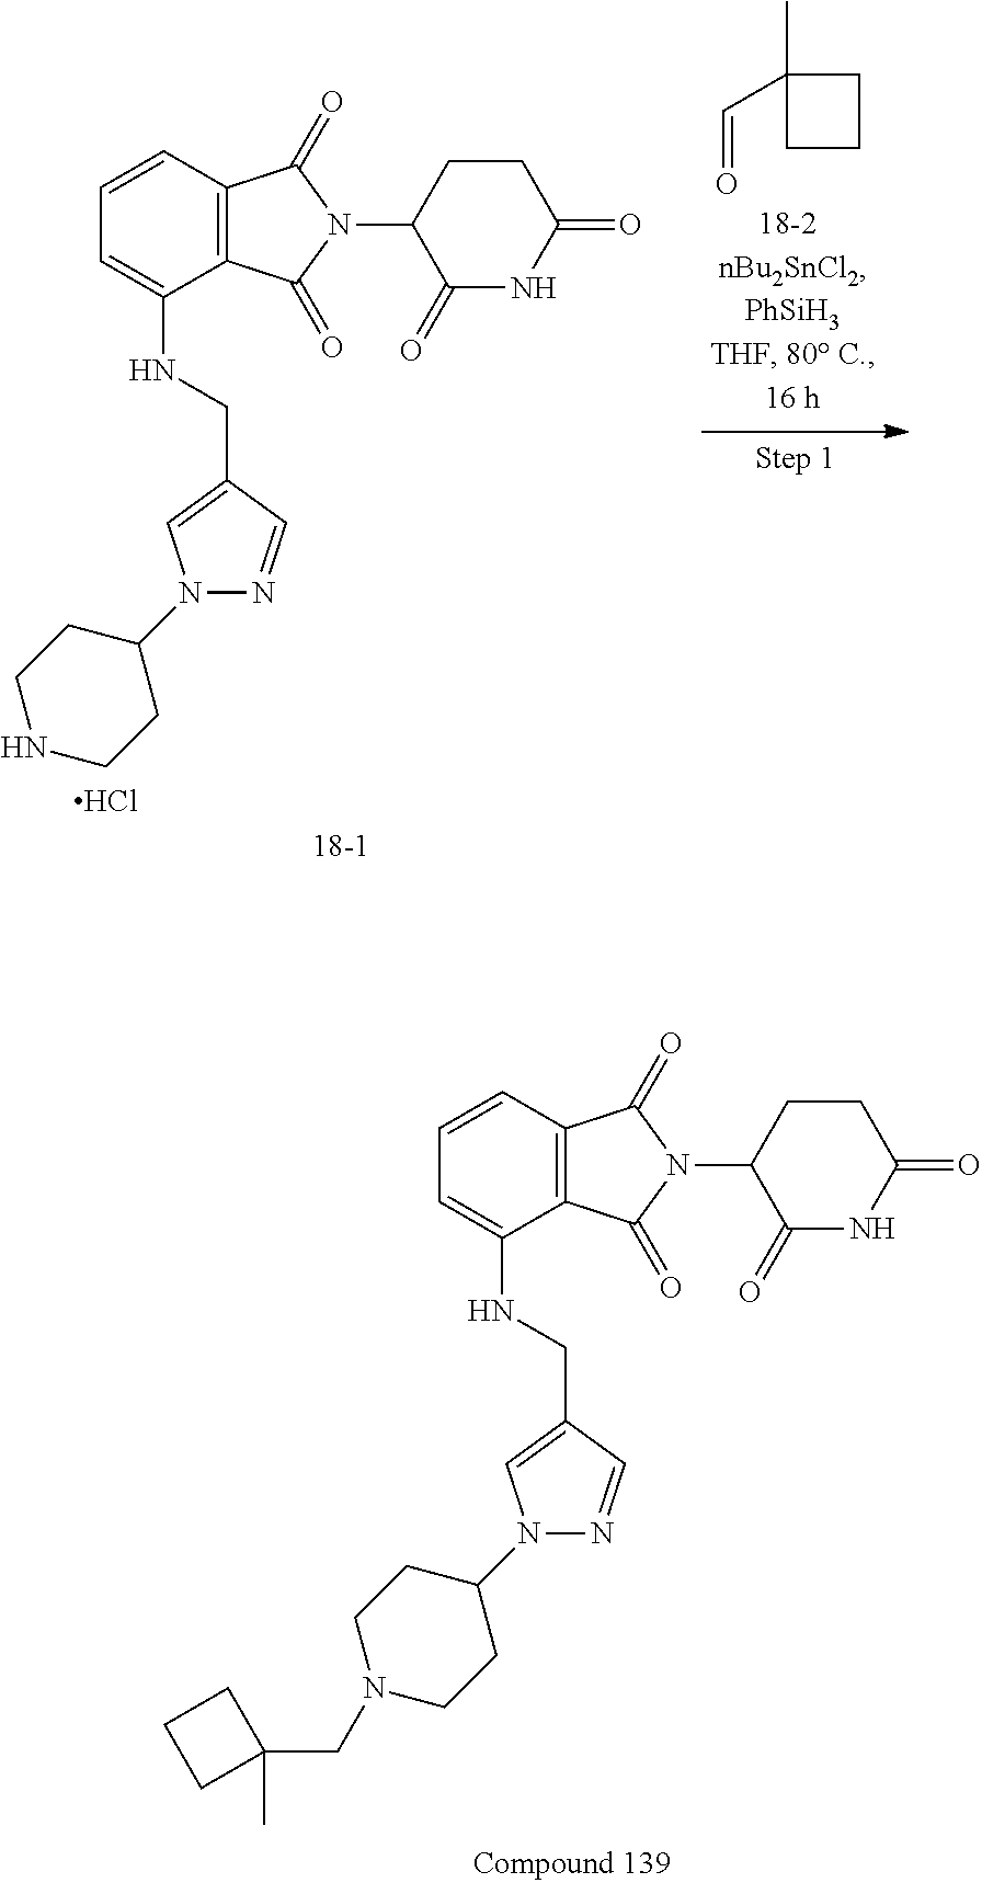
C1=CC2=C(C(NCC3=CN(C4CCNCC4)N=C3)=C1)C(=O)N(C1C(=O)NC(=O)CC1)C2=O.Cl.C1CCC1(C)C=O.C1=CC2=C(C(NCC3=CN(C4CCN(CC5(C)CCC5)CC4)N=C3)=C1)C(=O)N(C1C(=O)NC(=O)CC1)C2=O
